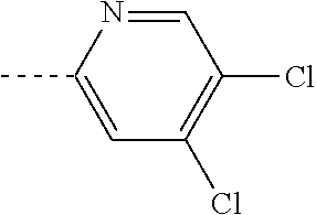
CC1=CC(Cl)=C(Cl)C=N1
